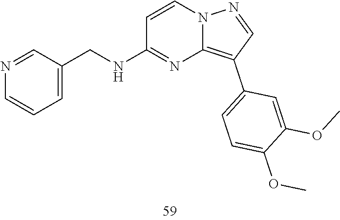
O(C)C1=CC=C(C2=C3N(N=C2)C=CC(NCC2=CC=CN=C2)=N3)C=C1OC
